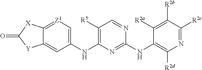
C12=[Z1]C=C(NC3=C([R5])C=NC(NC4=C([R2d])N=C([R2c])C([R2b])=C4[R2a])=N3)C=C1[Y]C(=O)[X]2
